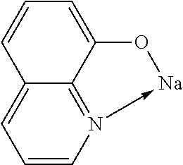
C1=CN2->[Na]OC3=CC=CC(=C1)C=23
